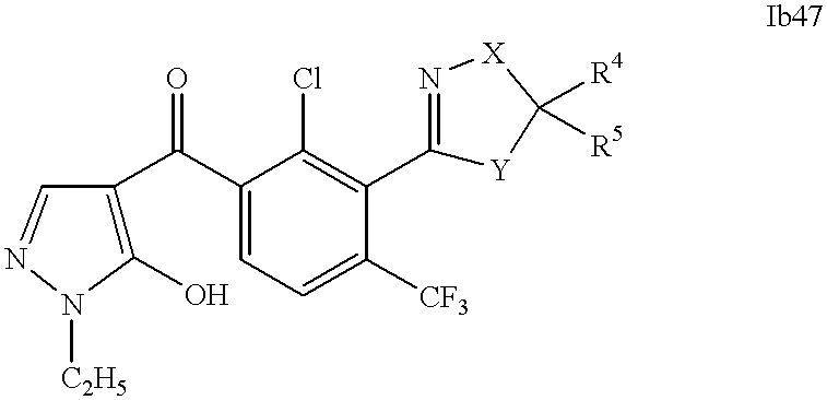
C1(O)=C(C(C2=CC=C([CF3])C(C3=N[X]C([R4])([R5])[Y]3)=C2Cl)=O)C=NN1[C2H5]
